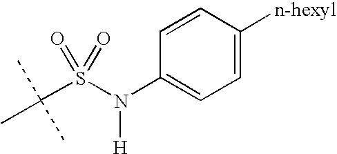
C(S(N(C1=CC=C([n-hexyl])C=C1)[H])(=O)=O)(C)(C)C
